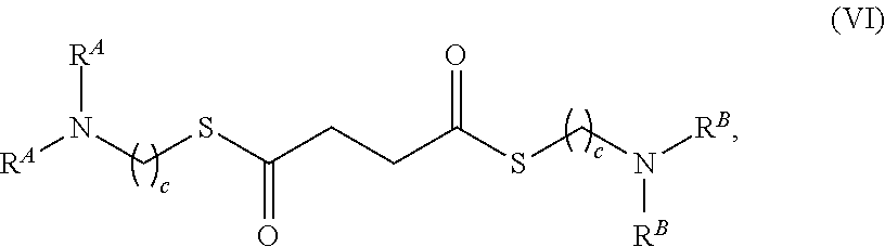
[RA]N(CSC(CCC(SCN([RB])[RB])=O)=O)[RA]
